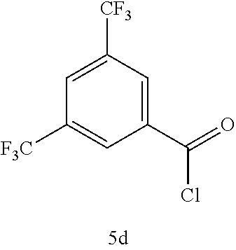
C1(C(=O)Cl)=CC([CF3])=CC([F3C])=C1
